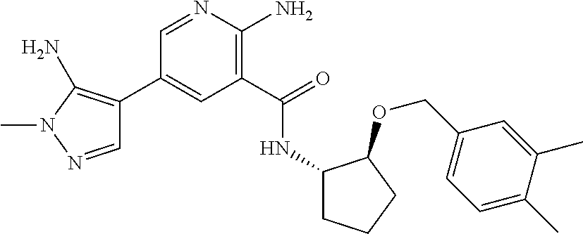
C1(C2=C(N)N(C)N=C2)=CC(C(=O)NC2CCCC2OCC2=CC=C(C)C(C)=C2)=C(N)N=C1
